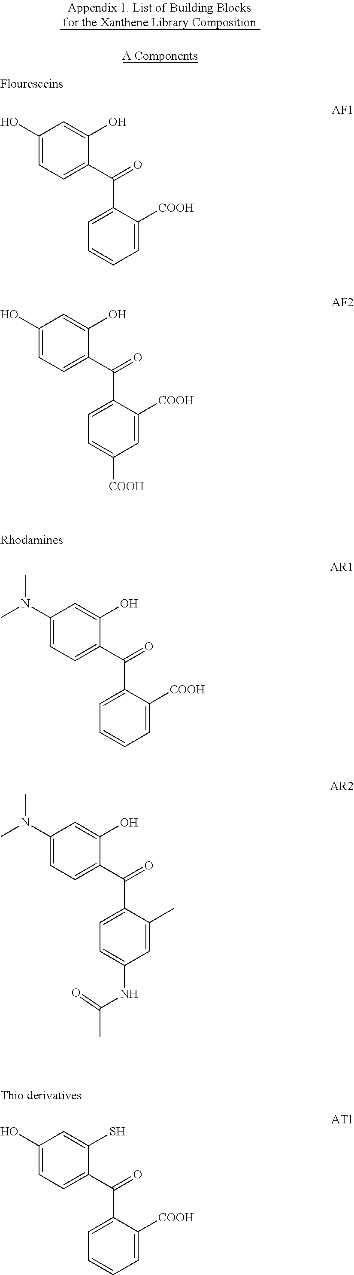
C1(O)=CC=C(C(C2=CC=C([COOH])C=C2[COOH])=O)C(O)=C1.C1(N(C)C)=CC=C(C(=O)C2=CC=C(NC(=O)C)C=C2C)C(O)=C1.C1(O)=CC=C(C(C2=CC=CC=C2[COOH])=O)C(O)=C1.C1(N(C)C)=CC=C(C(=O)C2=CC=CC=C2[COOH])C(O)=C1.C1(O)=CC=C(C(C2=CC=CC=C2[COOH])=O)C(S)=C1
